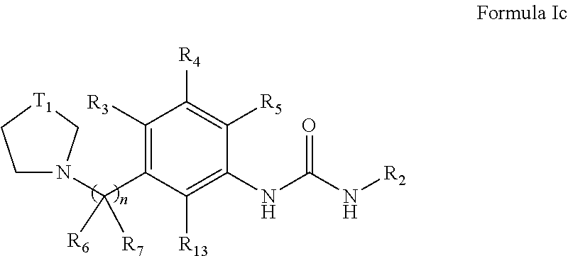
C1([R3])=C(C([R7])([R6])N2CC[T1]C2)C([R13])=C(NC(N[R2])=O)C([R5])=C1[R4]
